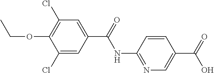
N1=C(NC(=O)C2=CC(Cl)=C(OCC)C(Cl)=C2)C=CC(C(=O)O)=C1
